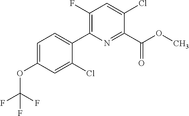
COC(C1=NC(C2=CC=C(OC(F)(F)F)C=C2Cl)=C(F)C=C1Cl)=O
